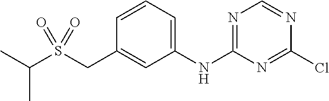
C1=CC=C(NC2=NC=NC(Cl)=N2)C=C1CS(=O)(=O)C(C)C
